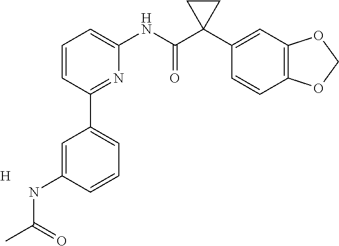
C1=CC(C2=CC=CC(NC(=O)C)=C2)=NC(NC(C2(C3=CC4=C(C=C3)OCO4)CC2)=O)=C1.[H]
